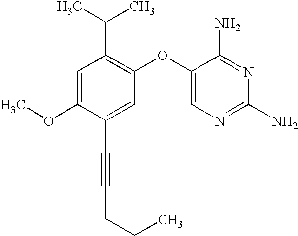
C1=C(OC)C(C#CCCC)=CC(OC2=CN=C(N)N=C2N)=C1C(C)C
